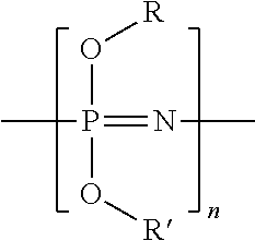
CP(O[R])(O[R])=NC
